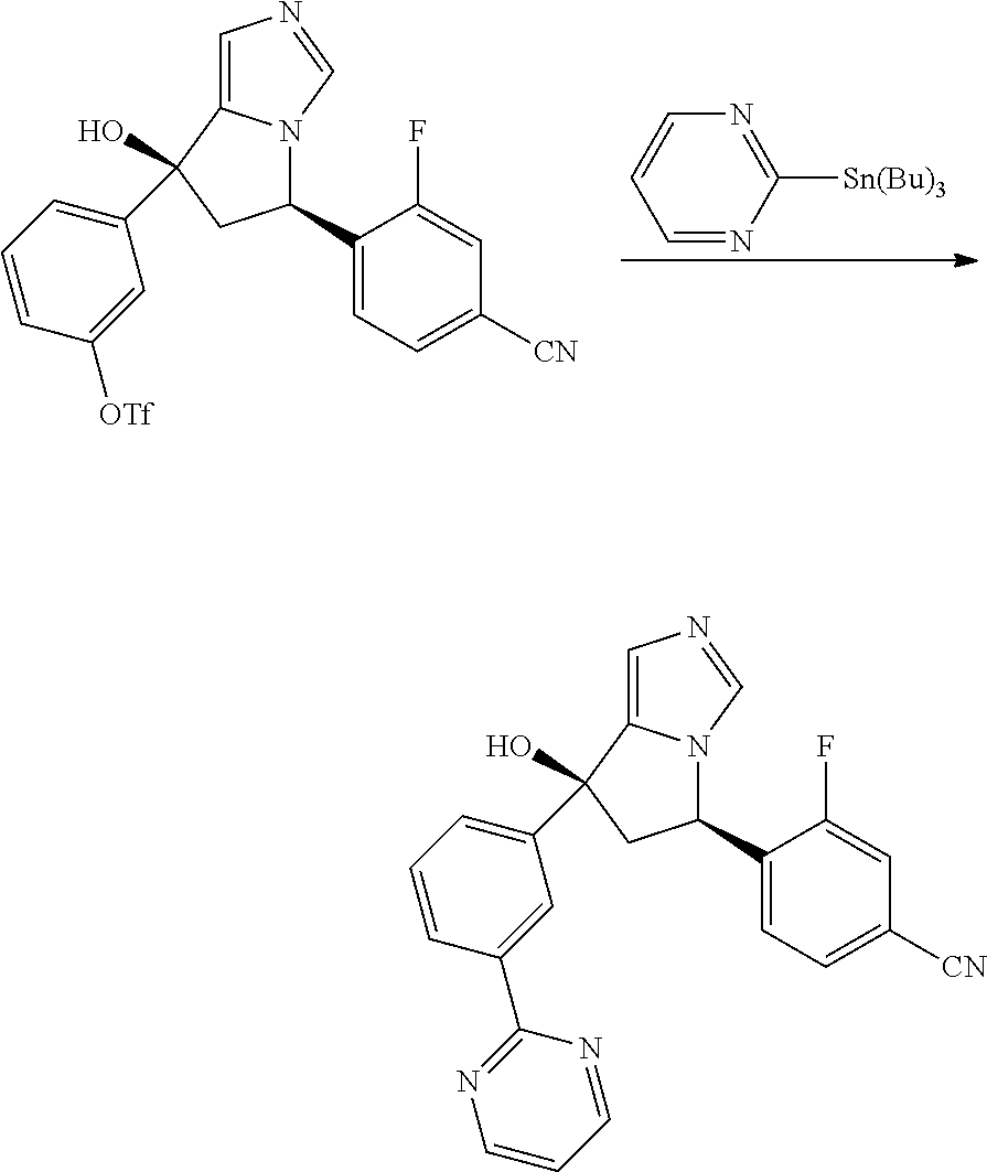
C1=NC([Sn(Bu)3])=NC=C1.C1=C2N(C=N1)C(C1=CC=C([CN])C=C1F)CC2(C1=CC=CC([OTf])=C1)O.C1=C2N(C=N1)C(C1=CC=C([CN])C=C1F)CC2(C1=CC=CC(C2=NC=CC=N2)=C1)O
